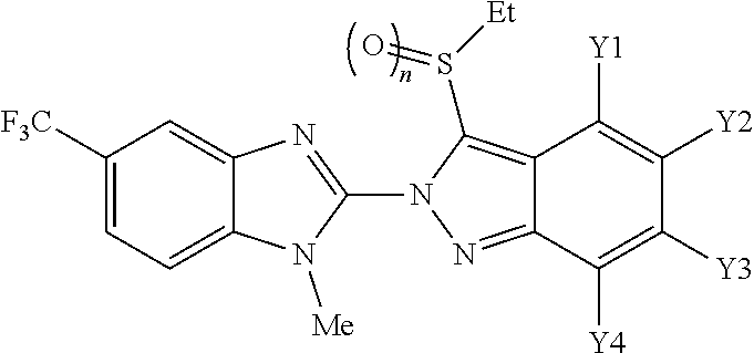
C12=CC=C([F3C])C=C1N=C(N1N=C3C(=C1S([Et])=O)C([Y1])=C([Y2])C([Y3])=C3[Y4])N2[Me]
